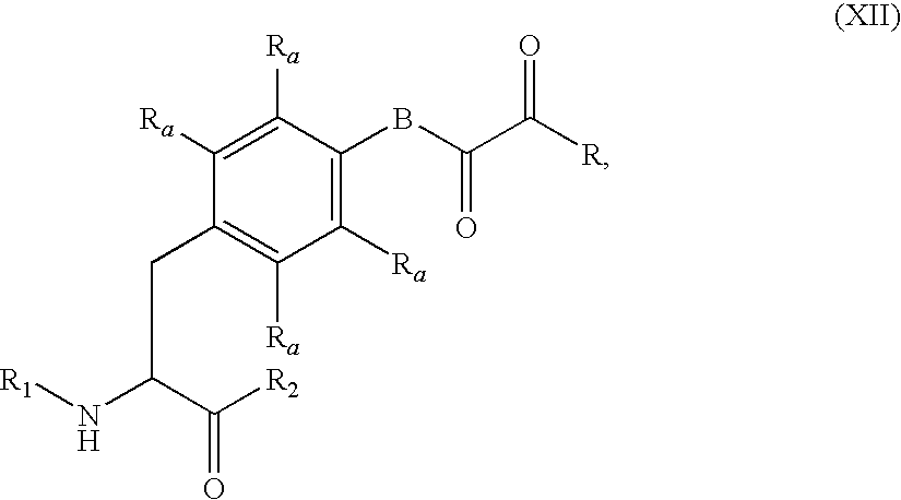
C1([Ra])=C([Ra])C(BC(C([R])=O)=O)=C([Ra])C([Ra])=C1CC(N[R1])C([R2])=O
